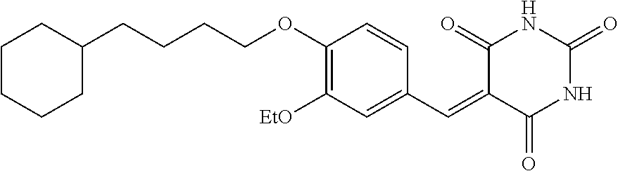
C1CCCC(CCCCOC2=C([EtO])C=C(C=C3C(=O)NC(=O)NC3=O)C=C2)C1
